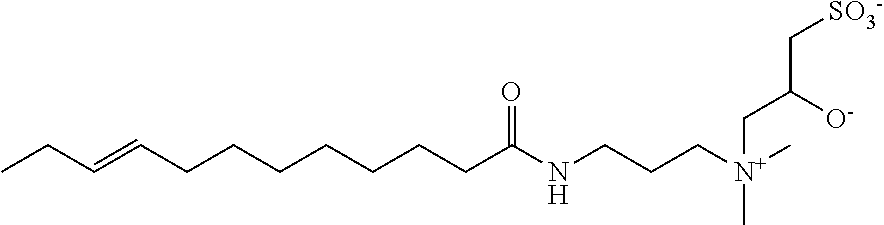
C(=CCCCCCCCC(NCCC[N+](C)(CC(C[SO3-])[O-])C)=O)CC
